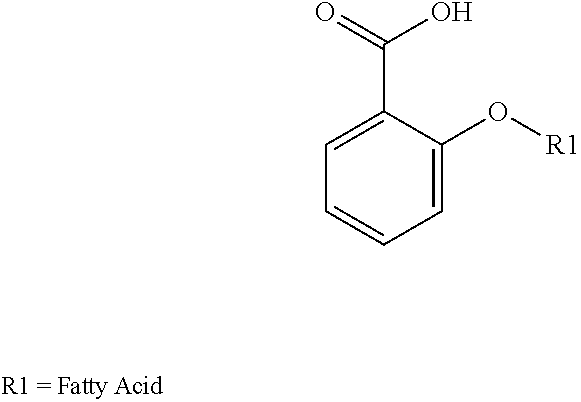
C1=CC=C(O[R1])C(C(=O)O)=C1
